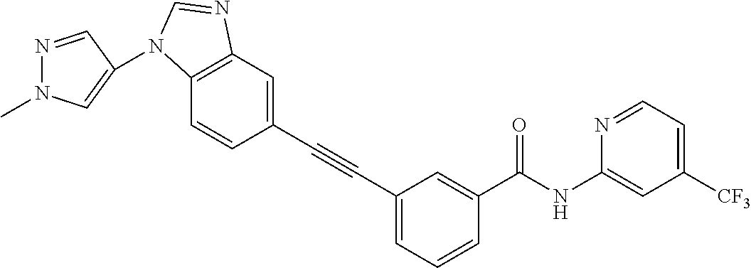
C1(C#CC2=CC=CC(C(NC3=CC([CF3])=CC=N3)=O)=C2)=CC2=C(C=C1)N(C1=CN(C)N=C1)C=N2
